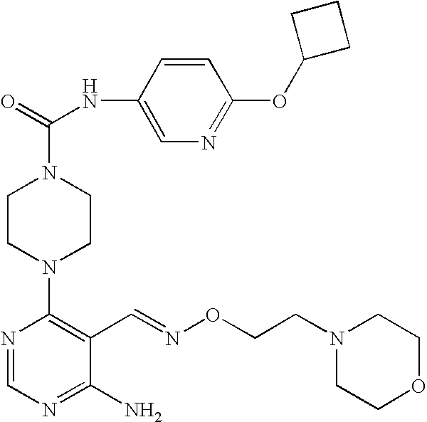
C1CN(C2=C(C=NOCCN3CCOCC3)C(N)=NC=N2)CCN1C(=O)NC1=CN=C(OC2CCC2)C=C1
